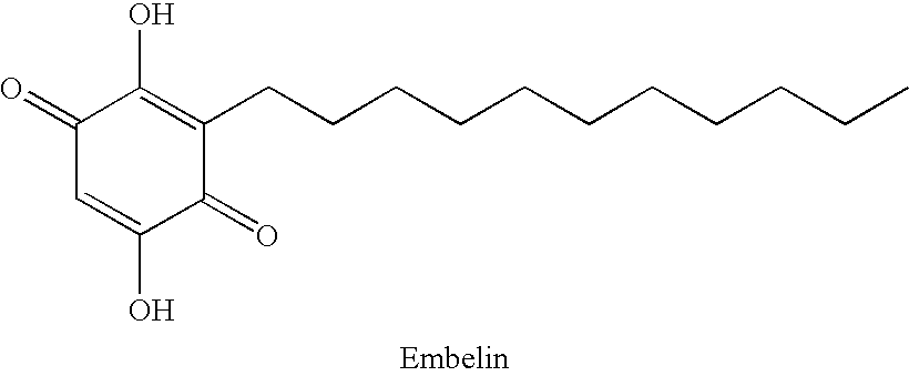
C1(=O)C=C(O)C(=O)C(CCCCCCCCCCC)=C1O
